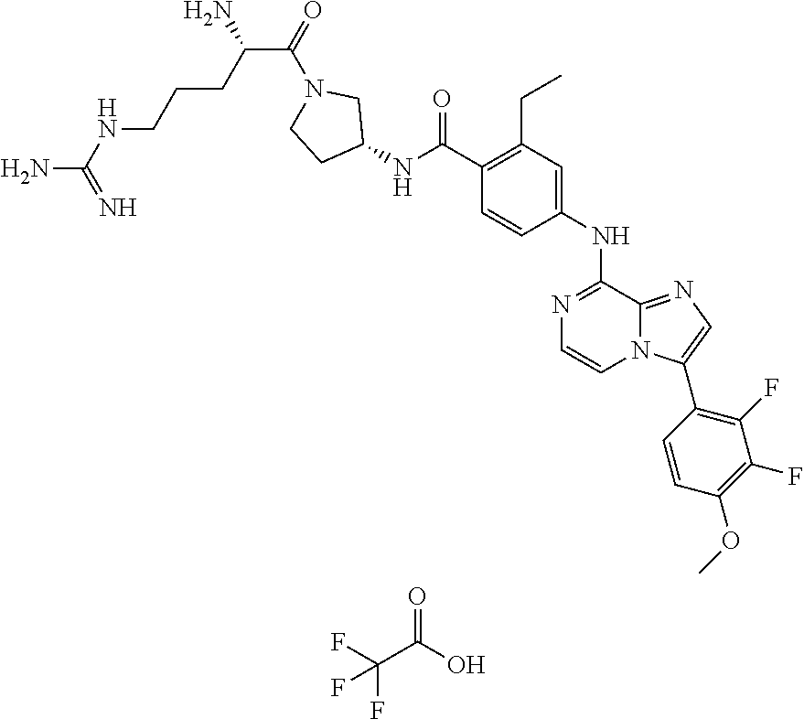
O=C(C(F)(F)F)O.N1=C(NC2=CC(CC)=C(C(NC3CN(C(=O)C(CCCNC(N)=N)N)CC3)=O)C=C2)C2=NC=C(C3=C(F)C(F)=C(OC)C=C3)N2C=C1
